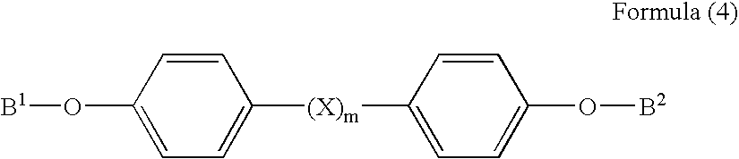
C1=CC(O[B1])=CC=C1[(X)m]C1=CC=C(O[B2])C=C1
